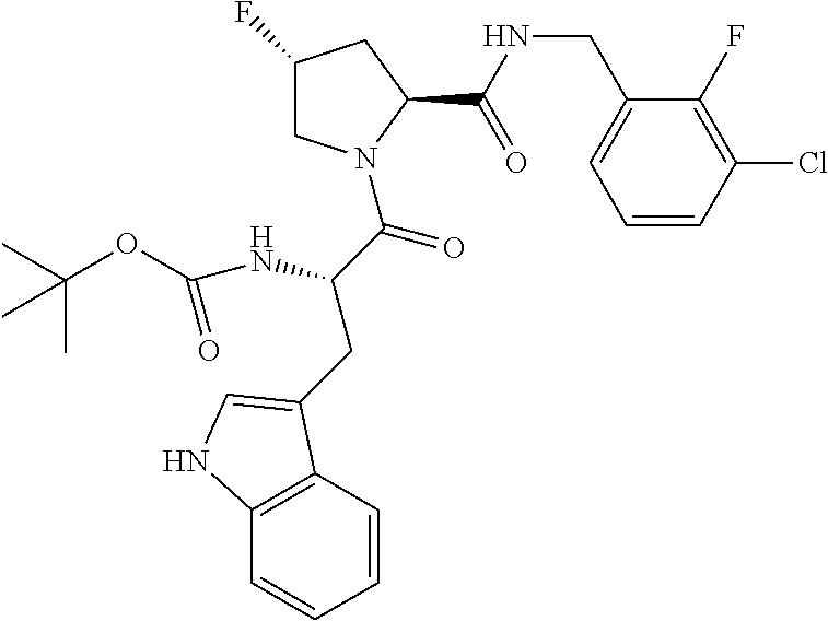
C1C(F)CC(C(NCC2=CC=CC(Cl)=C2F)=O)N1C(C(CC1=CNC2=C1C=CC=C2)NC(OC(C)(C)C)=O)=O
